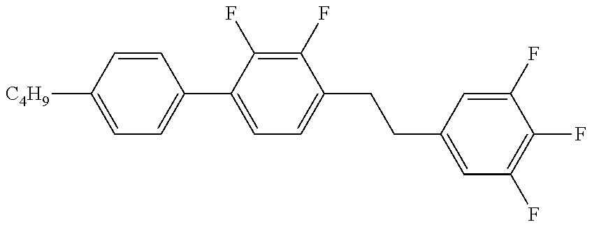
C1=C([C4H9])C=CC(C2=CC=C(CCC3=CC(F)=C(F)C(F)=C3)C(F)=C2F)=C1
